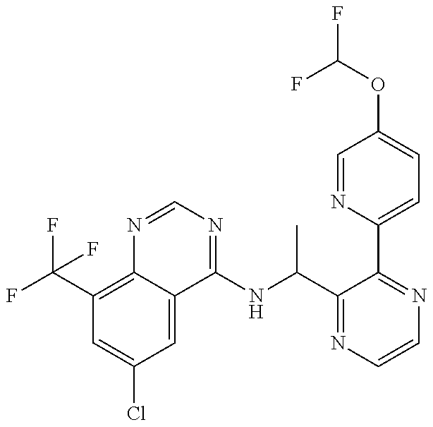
C1(C(F)(F)F)=C2C(=CC(Cl)=C1)C(NC(C1=NC=CN=C1C1=CC=C(OC(F)F)C=N1)C)=NC=N2
